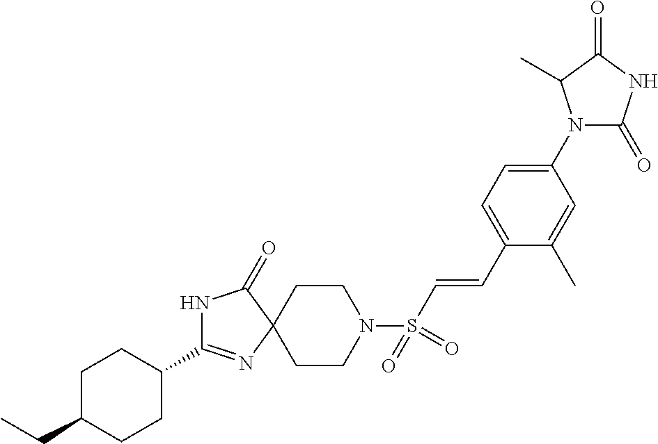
C1C(CC)CCC(C2=NC3(C(=O)N2)CCN(S(C=CC2=CC=C(N4C(=O)NC(=O)C4C)C=C2C)(=O)=O)CC3)C1
